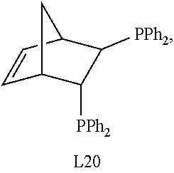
C1=CC2C([PPh2])C([PPh2])C1C2
